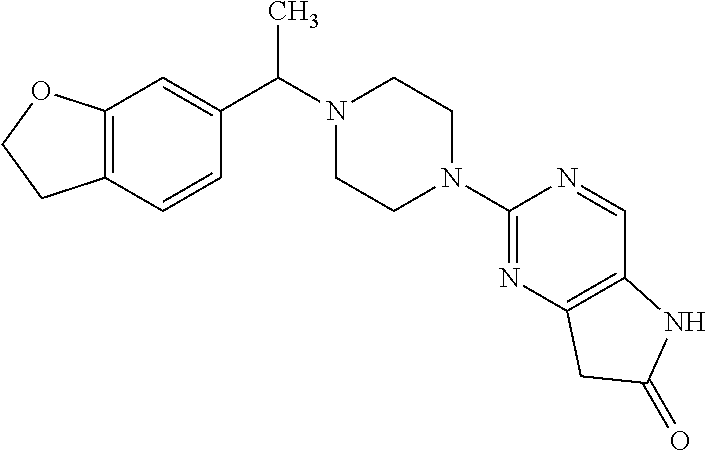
C(N1CCN(C2=NC3=C(C=N2)NC(=O)C3)CC1)(C)C1=CC2=C(C=C1)CCO2
